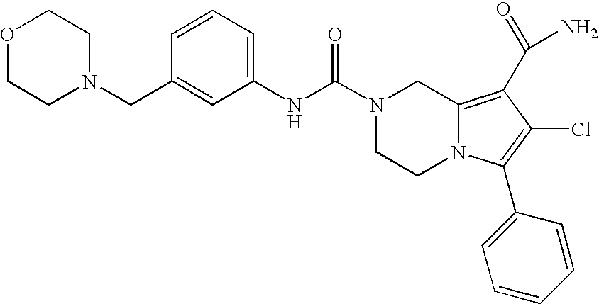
C1=CC=C(NC(=O)N2CCN3C(=C(C(N)=O)C(Cl)=C3C3=CC=CC=C3)C2)C=C1CN1CCOCC1
